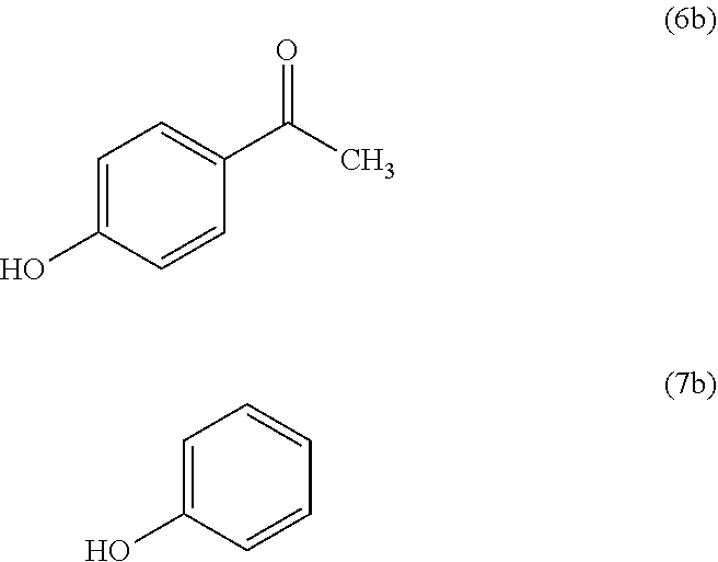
C1=CC(O)=CC=C1C(C)=O.C1=CC(O)=CC=C1
